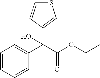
C1=CC=CC(C(C(OCC)=O)(C2=CSC=C2)O)=C1
